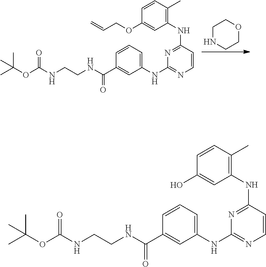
C1NCCOC1.C1(NC2=NC(NC3=CC=CC(C(=O)NCCNC(=O)OC(C)(C)C)=C3)=NC=C2)=C(C)C=CC(OCC=C)=C1.C1(NC2=NC(NC3=CC=CC(C(=O)NCCNC(=O)OC(C)(C)C)=C3)=NC=C2)=C(C)C=CC(O)=C1
